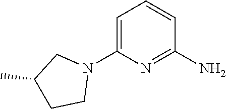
C1=C(N2CC(C)CC2)N=C(N)C=C1
